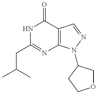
C(C1=NC2=C(C(=O)N1)C=NN2C1COCC1)C(C)C
